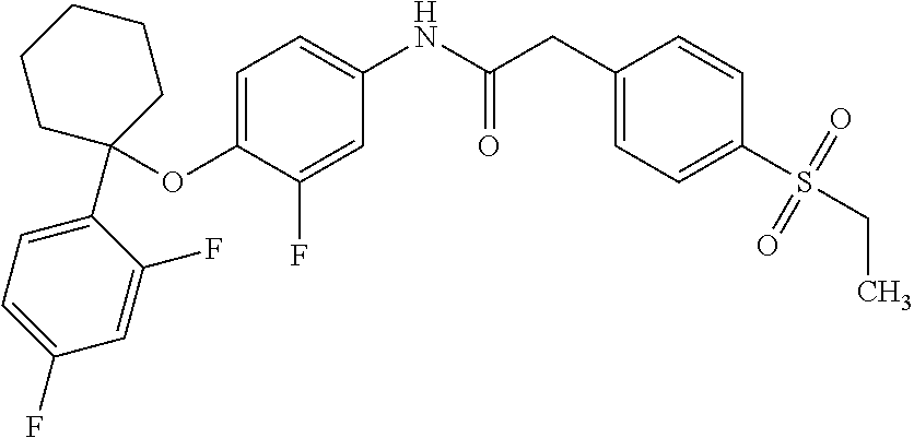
C1(OC2(C3=CC=C(F)C=C3F)CCCCC2)=CC=C(NC(CC2=CC=C(S(CC)(=O)=O)C=C2)=O)C=C1F
